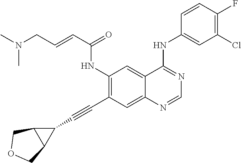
CN(C)CC=CC(=O)NC1=C(C#CC2C3C2COC3)C=C2C(=C1)C(NC1=CC(Cl)=C(F)C=C1)=NC=N2
